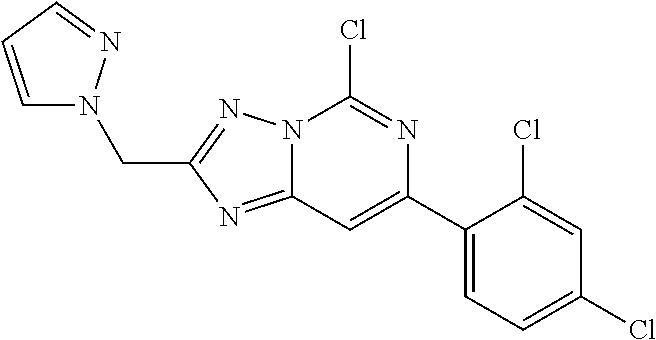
N12C(=NC(CN3C=CC=N3)=N1)C=C(C1=CC=C(Cl)C=C1Cl)N=C2Cl
